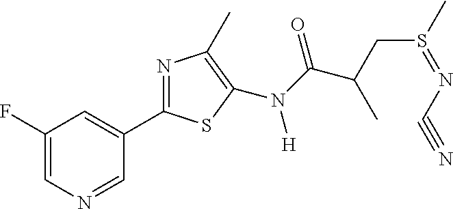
C1(F)=CN=CC(C2=NC(C)=C(N([H])C(=O)C(CS(C)=NC#N)C)S2)=C1
